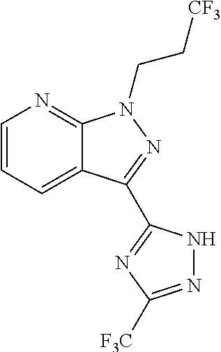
C1=CC=C2C(=N1)N(CC[CF3])N=C2C1=NC([F3C])=NN1
